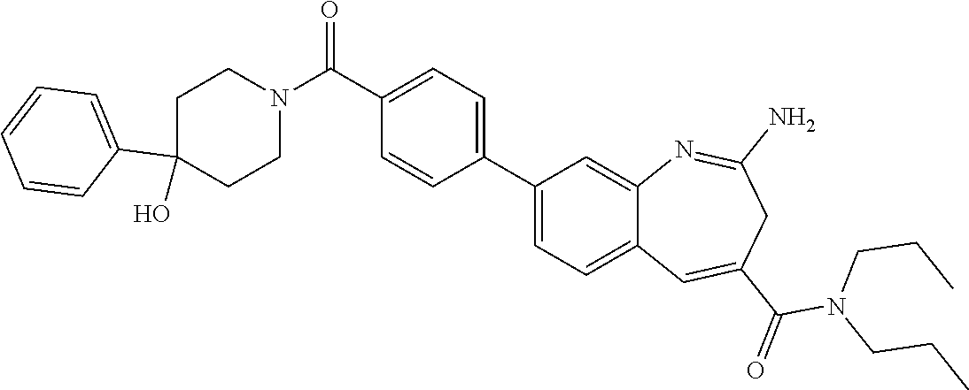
C1CN(C(=O)C2=CC=C(C3=CC=C4C(=C3)N=C(N)CC(C(N(CCC)CCC)=O)=C4)C=C2)CCC1(O)C1=CC=CC=C1
